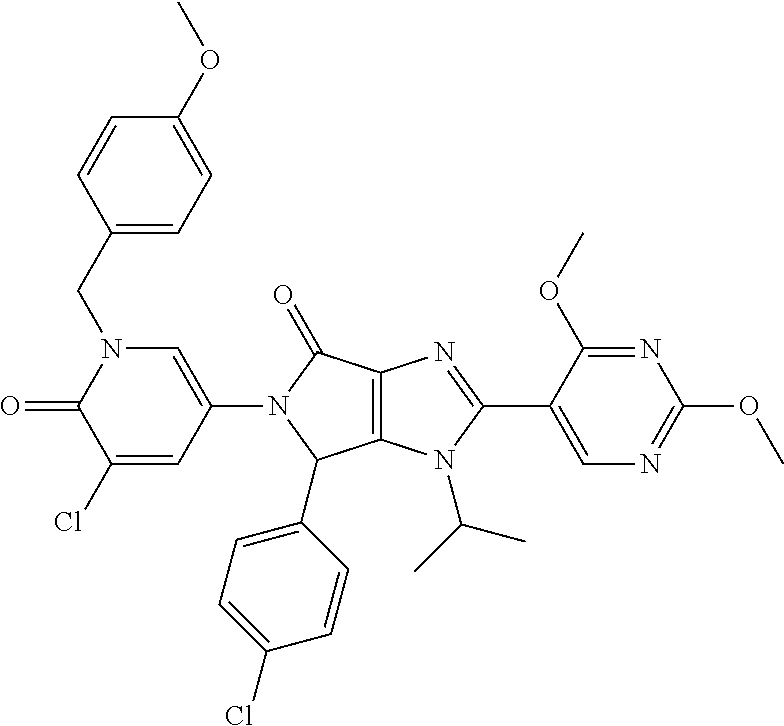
C1(Cl)=CC(N2C(=O)C3=C(C2C2=CC=C(Cl)C=C2)N(C(C)C)C(C2=CN=C(OC)N=C2OC)=N3)=CN(CC2=CC=C(OC)C=C2)C1=O
